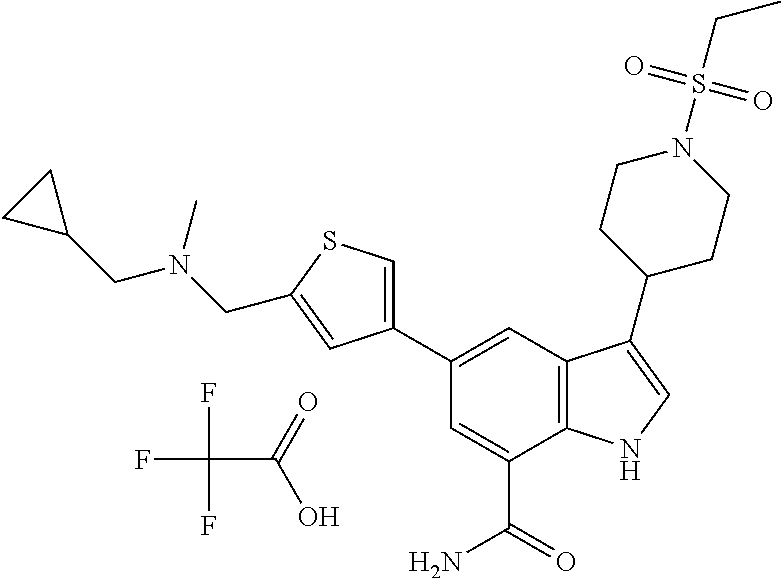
C1=C(C(=O)N)C2=C(C=C1C1=CSC(CN(CC3CC3)C)=C1)C(C1CCN(S(CC)(=O)=O)CC1)=CN2.FC(F)(F)C(=O)O
